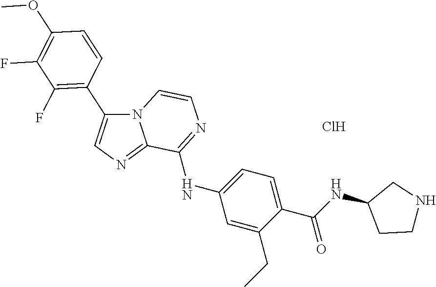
N(C1=CC=C(C(NC2CCNC2)=O)C(CC)=C1)C1=NC=CN2C(C3=C(F)C(F)=C(OC)C=C3)=CN=C21.Cl
